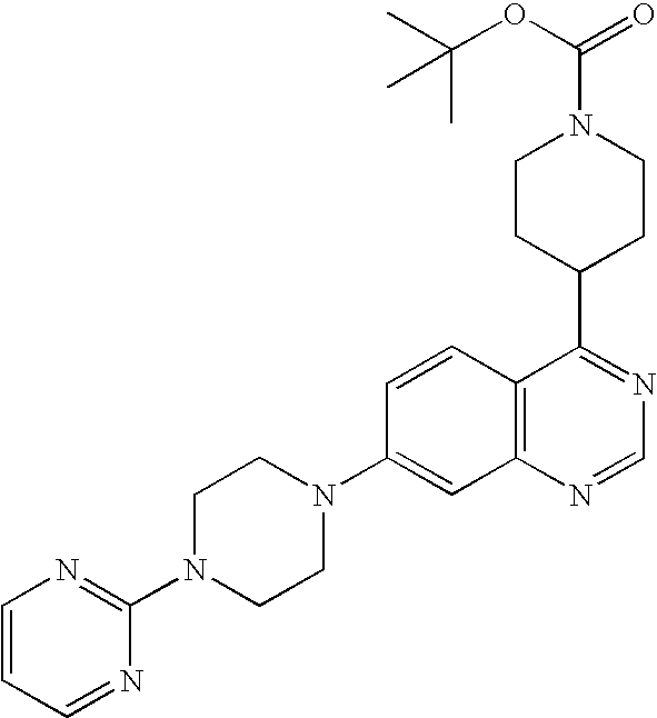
C1=CC=NC(N2CCN(C3=CC4=C(C=C3)C(C3CCN(C(=O)OC(C)(C)C)CC3)=NC=N4)CC2)=N1
